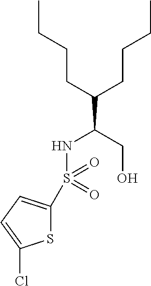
S1C(S(=O)(NC(CO)C(CCCC)CCCC)=O)=CC=C1Cl
